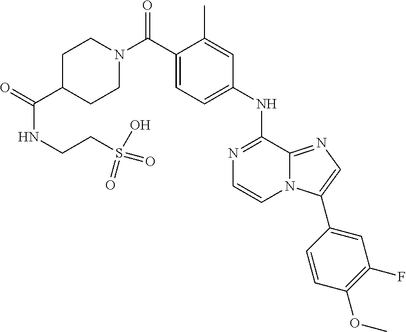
N1=C(NC2=CC=C(C(N3CCC(C(=O)NCCS(=O)(=O)O)CC3)=O)C(C)=C2)C2=NC=C(C3=CC(F)=C(OC)C=C3)N2C=C1
